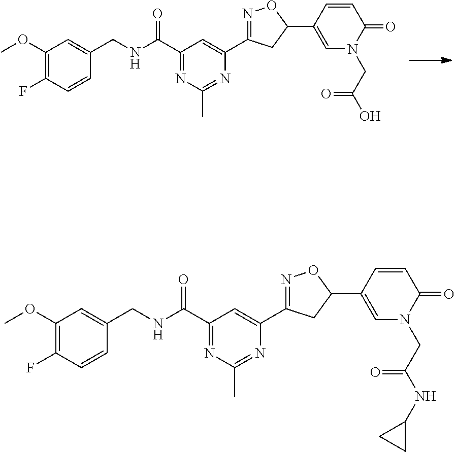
C1(OC)=C(F)C=CC(CNC(C2=NC(C)=NC(C3=NOC(C4=CN(CC(NC5CC5)=O)C(=O)C=C4)C3)=C2)=O)=C1.C1(OC)=C(F)C=CC(CNC(C2=NC(C)=NC(C3=NOC(C4=CN(CC(O)=O)C(=O)C=C4)C3)=C2)=O)=C1
